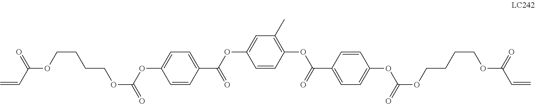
C=CC(OCCCCOC(=O)OC1=CC=C(C(=O)OC2=CC(C)=C(OC(C3=CC=C(OC(OCCCCOC(C=C)=O)=O)C=C3)=O)C=C2)C=C1)=O
